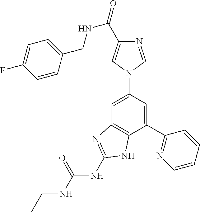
C1=C(N2C=C(C(=O)NCC3=CC=C(F)C=C3)N=C2)C=C(C2=NC=CC=C2)C2=C1N=C(NC(NCC)=O)N2
